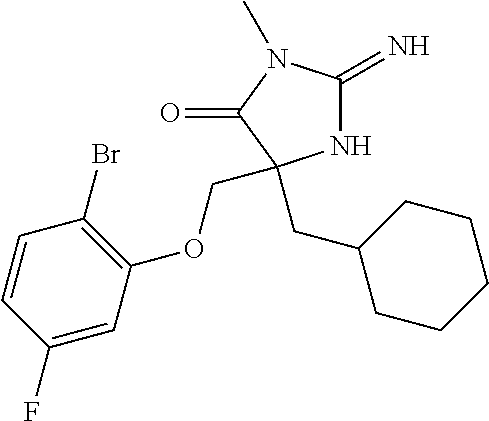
N1C(=N)N(C)C(=O)C1(CC1CCCCC1)COC1=C(Br)C=CC(F)=C1
